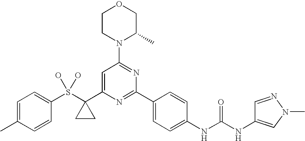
S(C1(C2=CC(N3C(C)COCC3)=NC(C3=CC=C(NC(NC4=CN(C)N=C4)=O)C=C3)=N2)CC1)(O)(O)C1=CC=C(C)C=C1
